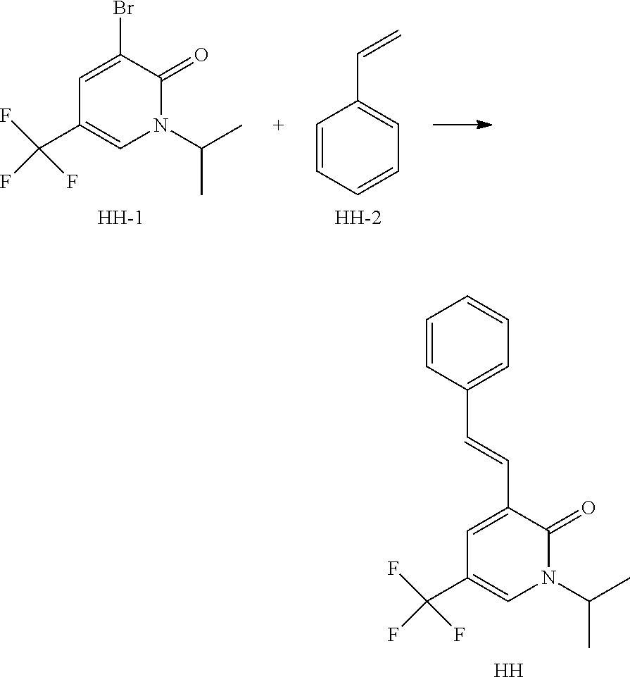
C1=C(Br)C(=O)N(C(C)C)C=C1C(F)(F)F.[H].C1=CC=CC=C1C=C.[H].C1=C(C=CC2=CC=CC=C2)C(=O)N(C(C)C)C=C1C(F)(F)F.[H]
